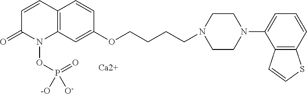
C1=CC2=C(N(OP(=O)([-O])[O-])C1=O)C=C(OCCCCN1CCN(C3=CC=CC4=C3C=CS4)CC1)C=C2.[Ca2+]
